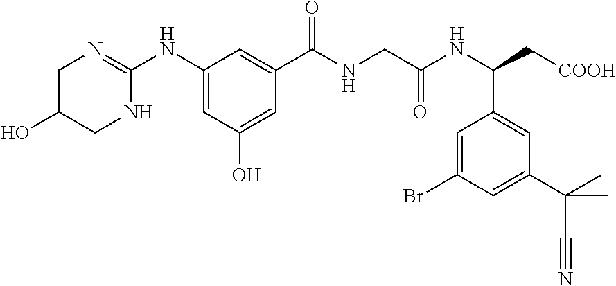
C1(NC2=NCC(O)CN2)=CC(O)=CC(C(NCC(NC(C[COOH])C2=CC(C(C)(C#N)C)=CC(Br)=C2)=O)=O)=C1
